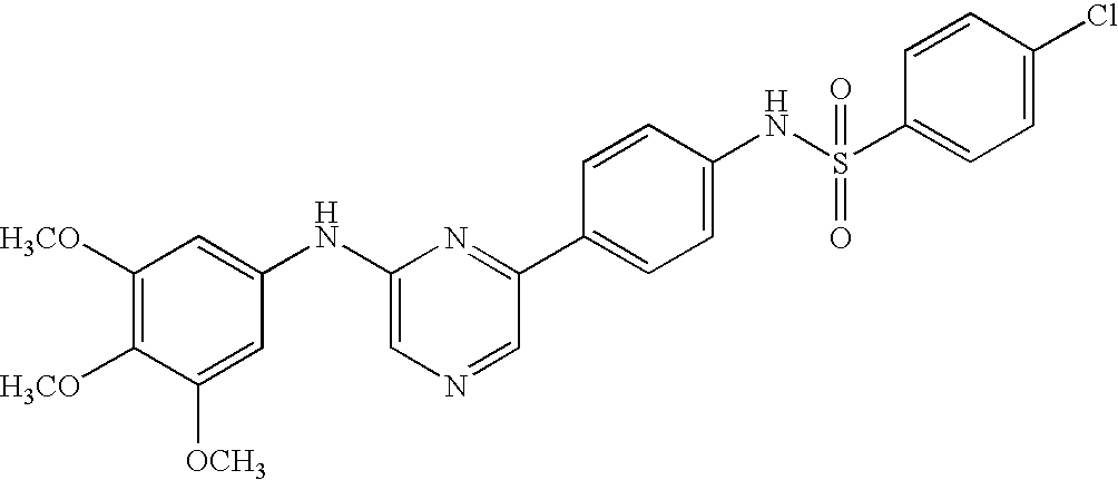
C1([H3CO])=C([H3CO])C([OCH3])=CC(NC2=CN=CC(C3=CC=C(NS(C4=CC=C(Cl)C=C4)(=O)=O)C=C3)=N2)=C1
